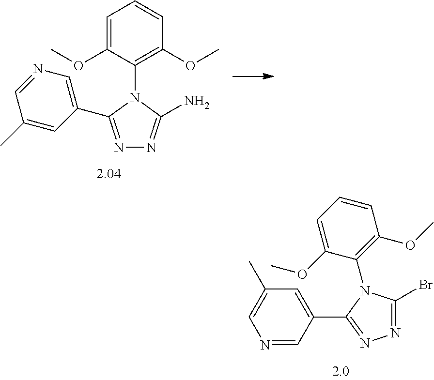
N1=C(C2=CN=CC(C)=C2)N(C2=C(OC)C=CC=C2OC)C(N)=N1.N1=C(Br)N(C2=C(OC)C=CC=C2OC)C(C2=CC(C)=CN=C2)=N1
